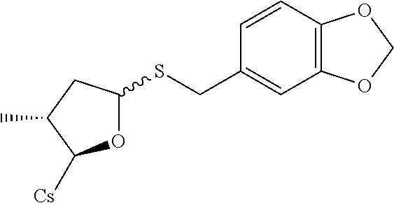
O1C(SCC2=CC3=C(C=C2)OCO3)CC(C)C1[Cs]
